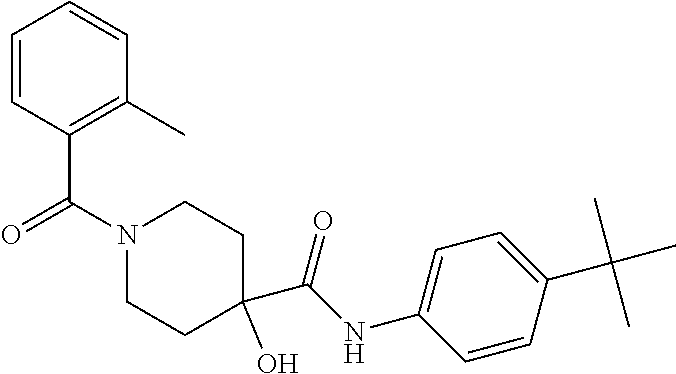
C(N1CCC(C(NC2=CC=C(C(C)(C)C)C=C2)=O)(O)CC1)(C1=C(C)C=CC=C1)=O
